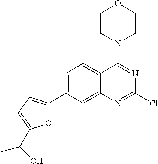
C1CN(C2=NC(Cl)=NC3=CC(C4=CC=C(C(C)O)O4)=CC=C23)CCO1
